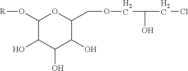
C1(O[R])C(O)C(O)C(O)C(COCC(O)CCl)O1
